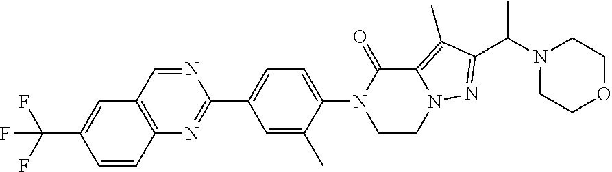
C12=C(C=CC(C(F)(F)F)=C1)N=C(C1=CC=C(N3C(=O)C4=C(C)C(C(N5CCOCC5)C)=NN4CC3)C(C)=C1)N=C2
